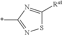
S1C([Ra1])=NC(*)=N1
